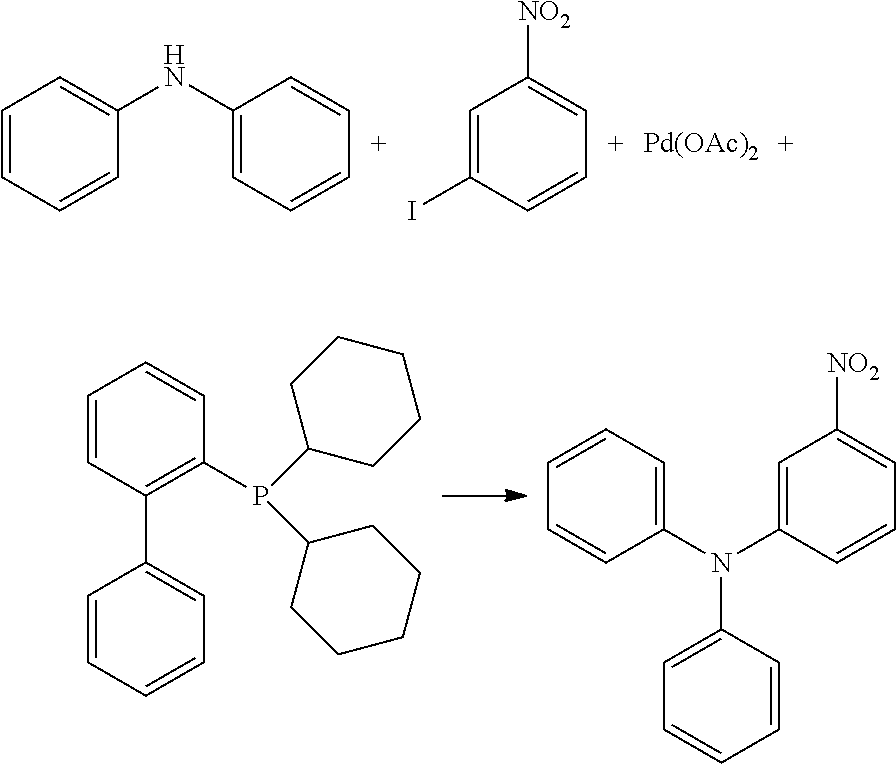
C1=CC=CC(NC2=CC=CC=C2)=C1.C1=C(I)C=CC=C1[NO2].[Pd(OAc)2].C1=CC(C2=CC=CC=C2)=C(P(C2CCCCC2)C2CCCCC2)C=C1.N(C1=CC=CC=C1)(C1=CC=CC=C1)C1=CC([NO2])=CC=C1
